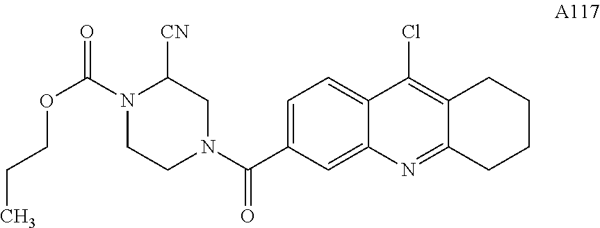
C1=C(C(N2CC([CN])N(C(=O)OCCC)CC2)=O)C=C2C(=C1)C(Cl)=C1C(=N2)CCCC1
